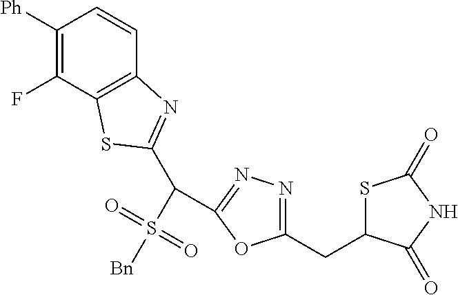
C1([Ph])=C(F)C2=C(C=C1)N=C(C(S([Bn])(=O)=O)C1=NN=C(CC3SC(=O)NC3=O)O1)S2
